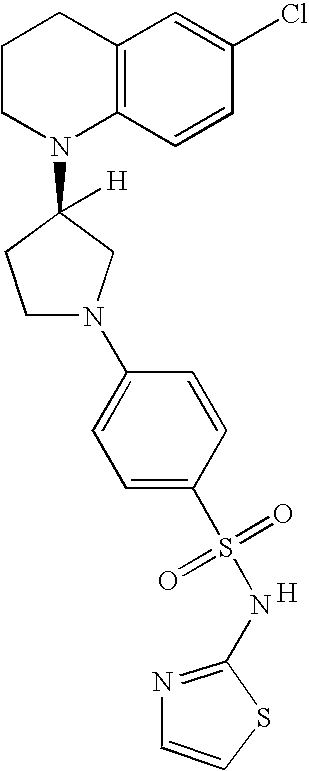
C1CN(C2([H])CCN(C3=CC=C(S(=O)(=O)NC4=NC=CS4)C=C3)C2)C2=C(C1)C=C(Cl)C=C2.[H]
